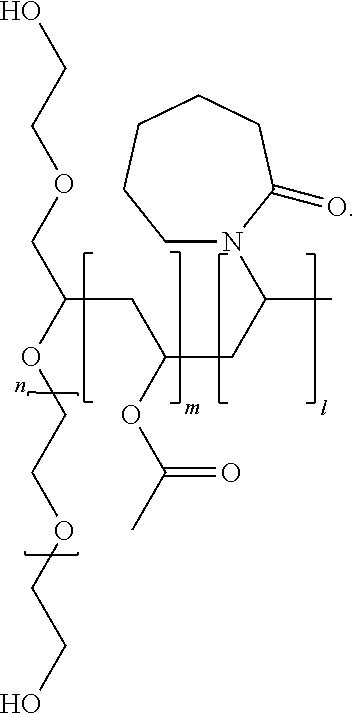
C(C(OCCOCCO)COCCO)C(OC(C)=O)CC(C)N1CCCCCC1=O
